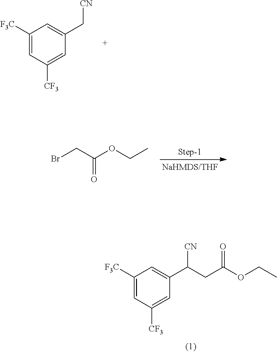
C1([F3C])=CC([CF3])=CC(C([CN])CC(OCC)=O)=C1.C1([F3C])=CC([CF3])=CC(C[CN])=C1.BrCC(OCC)=O
